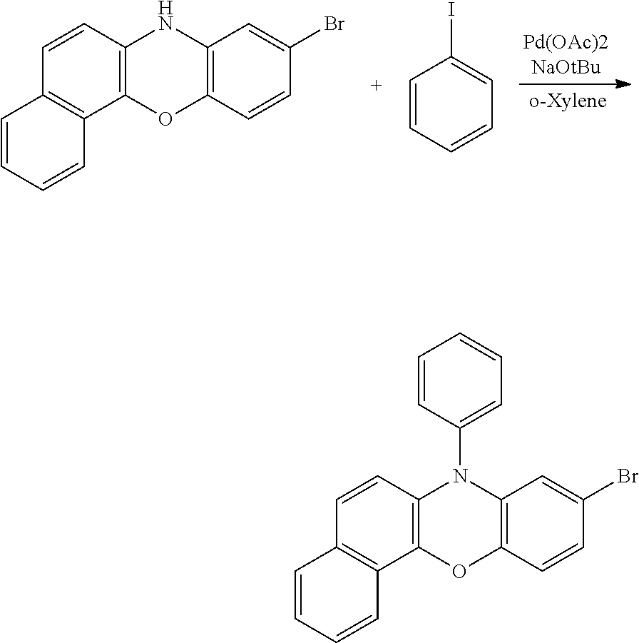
C1=CC2=C(C3=C1N(C1=CC=CC=C1)C1=C(O3)C=CC(Br)=C1)C=CC=C2.C1=CC2=C(C3=C1NC1=C(O3)C=CC(Br)=C1)C=CC=C2.C1=CC=CC=C1I
